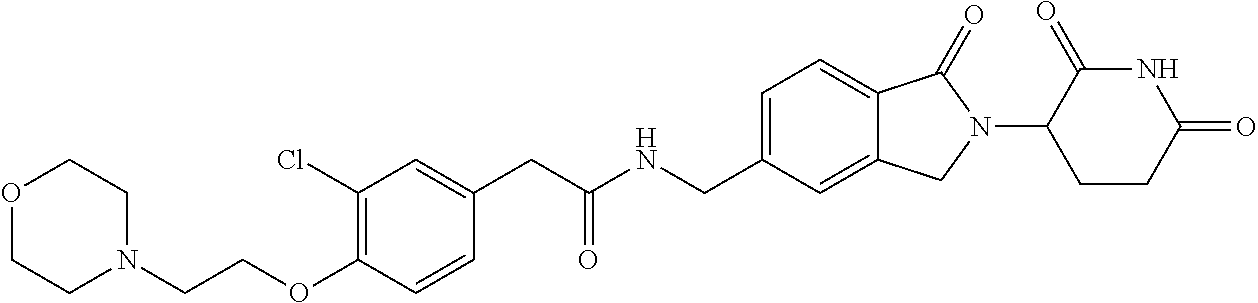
O1CCN(CCOC2=C(Cl)C=C(CC(NCC3=CC=C4C(=C3)CN(C3CCC(=O)NC3=O)C4=O)=O)C=C2)CC1
